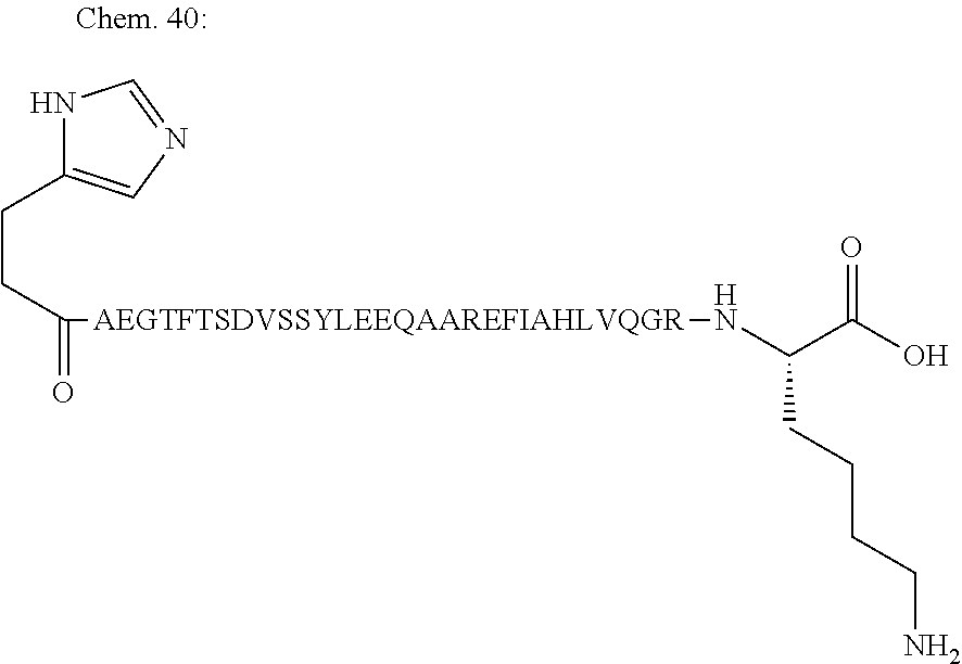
N1C(CCC([AEGTFTSDVSSYLEEQAAREFIAHLVQGR]NC(C(O)=O)CCCCN)=O)=CN=C1
